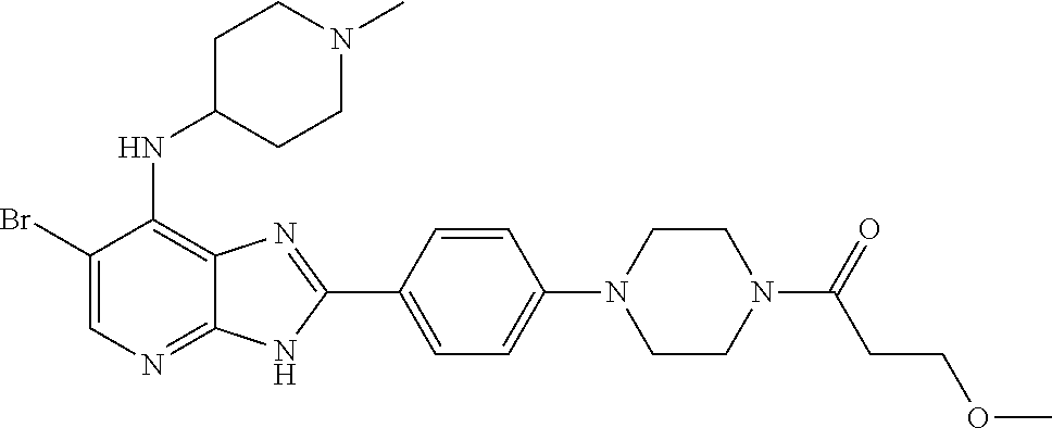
C1(Br)=CN=C2C(=C1NC1CCN(C)CC1)N=C(C1=CC=C(N3CCN(C(CCOC)=O)CC3)C=C1)N2
